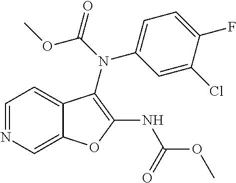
C1=C2C(=CC=N1)C(N(C1=CC=C(F)C(Cl)=C1)C(OC)=O)=C(NC(OC)=O)O2
